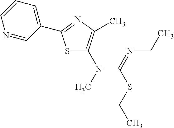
S1C(N(C)C(SCC)=NCC)=C(C)N=C1C1=CC=CN=C1
